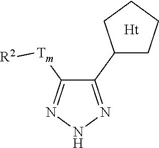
C1(C2CCCC2)=NNN=C1[Tm][R2]
